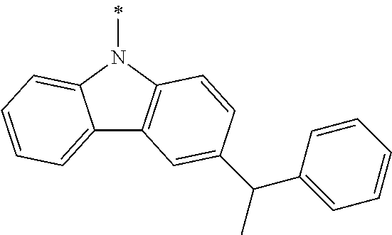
C12=CC=CC=C1N(C)C1=C2C=C(C(C)C2=CC=CC=C2)C=C1
